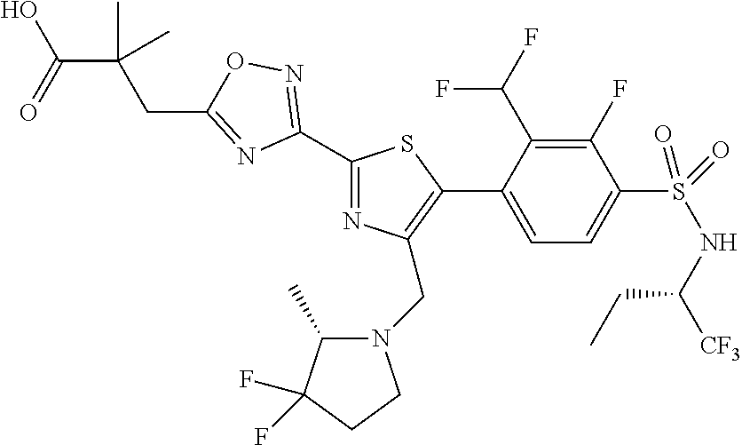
C1(F)=C(C(F)F)C(C2=C(CN3C(C)C(F)(F)CC3)N=C(C3=NOC(CC(C(O)=O)(C)C)=N3)S2)=CC=C1S(=O)(NC([CF3])CC)=O
